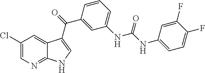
C1(Cl)=CN=C2C(=C1)C(C(C1=CC(NC(=O)NC3=CC=C(F)C(F)=C3)=CC=C1)=O)=CN2
